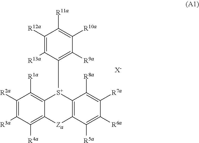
C1([R12a])=C([R13a])C(C[S+]2C3=C([R1a])C([R2a])=C([R3a])C([R4a])=C3[Za]C3=C2C([R8a])=C([R7a])C([R6a])=C3[R5a])=C([R9a])C([R10a])=C1[R11a].[X-]
